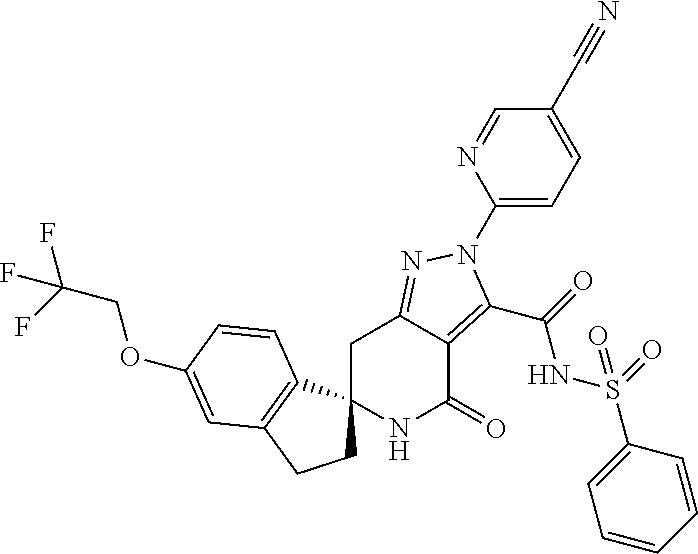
C1C2=NN(C3=CC=C(C#N)C=N3)C(C(=O)NS(C3=CC=CC=C3)(=O)=O)=C2C(=O)NC12CCC1=C2C=CC(OCC(F)(F)F)=C1
